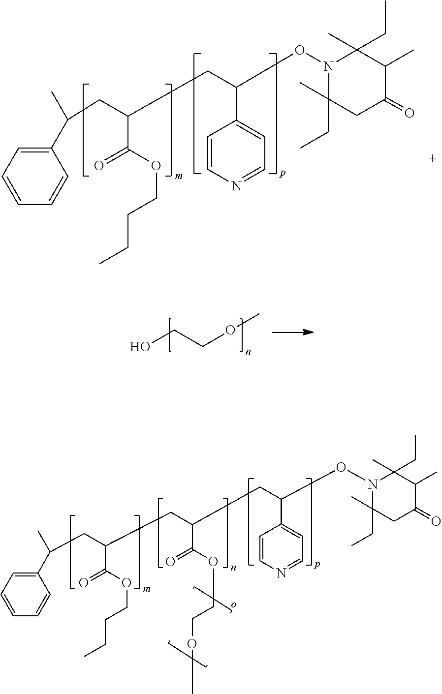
C1(C(CC(C(=O)OCCCC)CC(C(OCCOC)=O)CC(ON2C(C)(CC)CC(=O)C(C)C2(C)CC)C2=CC=NC=C2)C)=CC=CC=C1.C1(C(C)CC(CC(ON2C(C)(CC)CC(=O)C(C)C2(C)CC)C2=CC=NC=C2)C(OCCCC)=O)=CC=CC=C1.OCCOC
